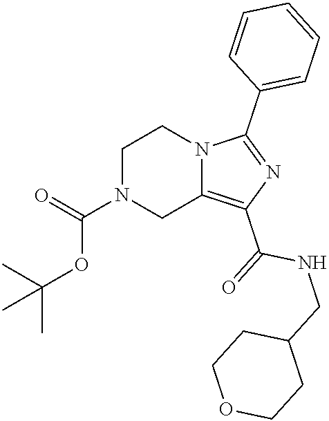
C1N(C(=O)OC(C)(C)C)CC2=C(C(=O)NCC3CCOCC3)N=C(C3=CC=CC=C3)N2C1
